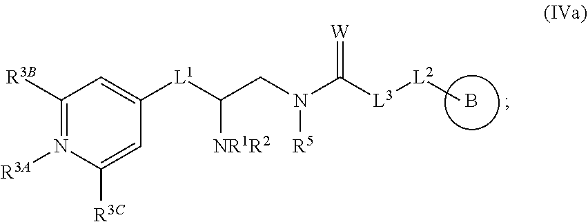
B.C1([R3B])=N([R3A])C([R3C])=CC([L1]C(CN(C([L3][L2]C)=[W])[R5])[NR1R2])=C1
